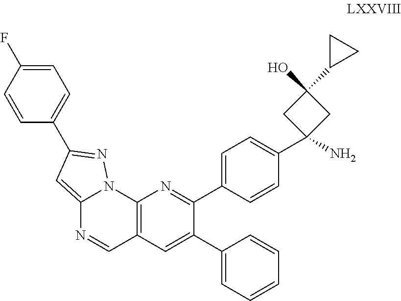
C12=C(C=C(C3=CC=CC=C3)C(C3=CC=C(C4(N)CC(C5CC5)(O)C4)C=C3)=N1)C=NC1=CC(C3=CC=C(F)C=C3)=NN21
